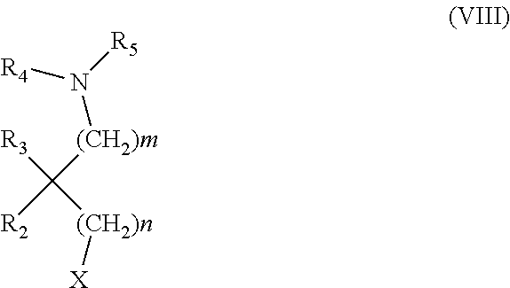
[X][(CH2)n]C([R3])([R2])[(CH2)m]N([R4])[R5]
